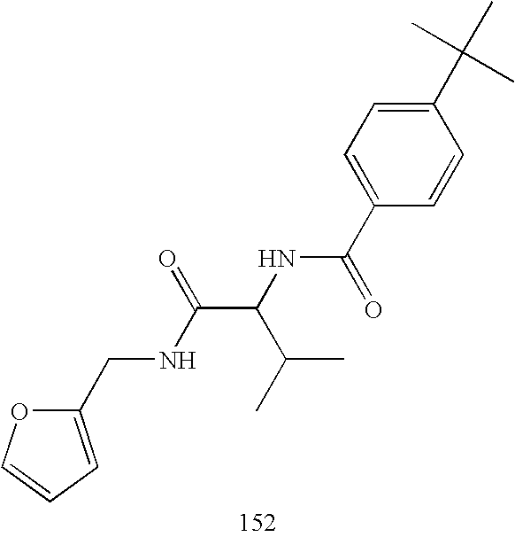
C1(CNC(C(C(C)C)NC(C2=CC=C(C(C)(C)C)C=C2)=O)=O)=CC=CO1
